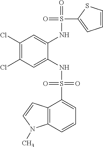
C1(Cl)=C(Cl)C=C(NS(=O)(=O)C2=CC=CC3=C2C=CN3C)C(NS(=O)(C2=CC=CS2)=O)=C1
